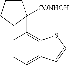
C1=CC=C2C(=C1C1([CONHOH])CCCC1)SC=C2
